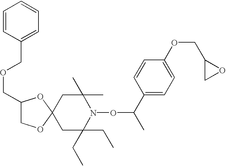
C1C(CC)(CC)N(OC(C)C2=CC=C(OCC3CO3)C=C2)C(C)(C)CC12OCC(COCC1=CC=CC=C1)O2
